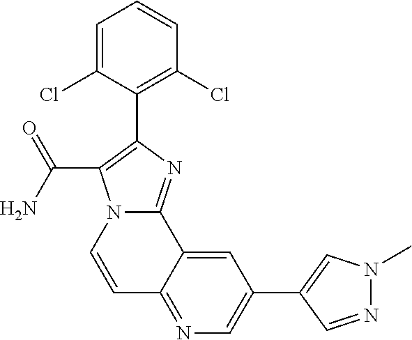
C1=C(Cl)C(C2=C(C(N)=O)N3C(=N2)C2=CC(C4=CN(C)N=C4)=CN=C2C=C3)=C(Cl)C=C1
